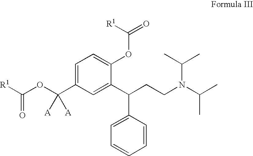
C1=C(C(OC([R1])=O)([A])[A])C=C(C(CCN(C(C)C)C(C)C)C2=CC=CC=C2)C(OC([R1])=O)=C1
